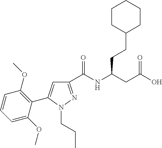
C1(C(NC(CC(O)=O)CCC2CCCCC2)=O)=NN(CCC)C(C2=C(OC)C=CC=C2OC)=C1
